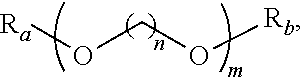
[Ra]OCO[Rb]
